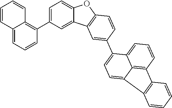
C12=CC=C(C3=C4C(=CC=C3)C=CC=C4)C=C1C1=C(O2)C=CC(C2=CC=C3C4=C(C=CC=C24)C2=C3C=CC=C2)=C1
